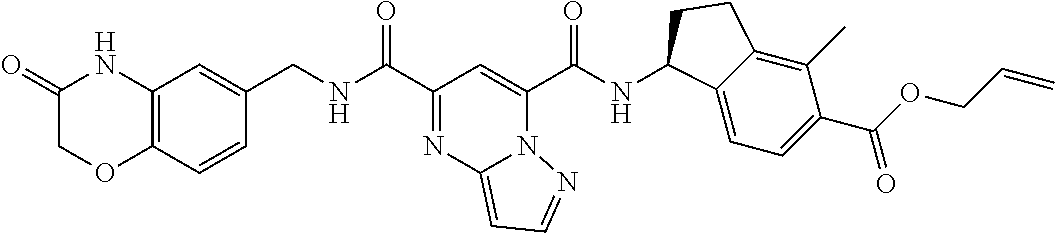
N1=C(C(=O)NCC2=CC3=C(C=C2)OCC(=O)N3)C=C(C(=O)NC2C3=CC=C(C(OCC=C)=O)C(C)=C3CC2)N2C1=CC=N2
